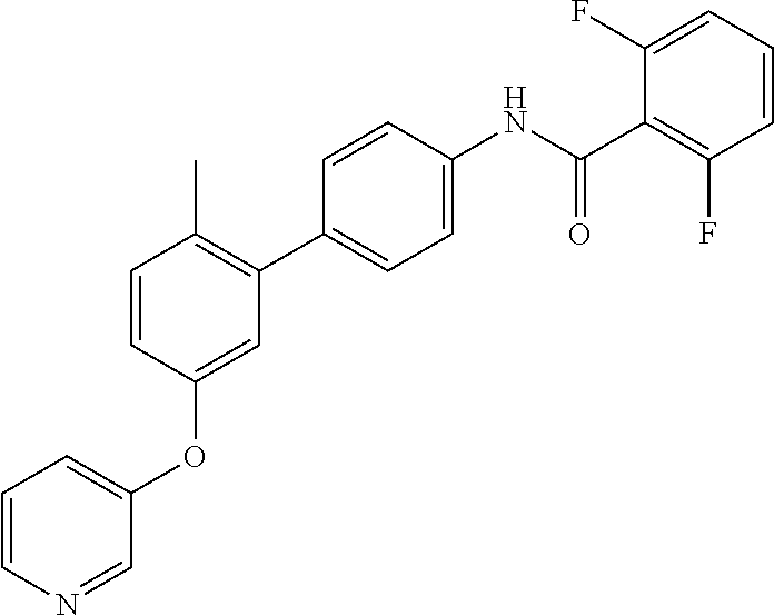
C1=CC(OC2=CC=CN=C2)=CC(C2=CC=C(NC(C3=C(F)C=CC=C3F)=O)C=C2)=C1C
